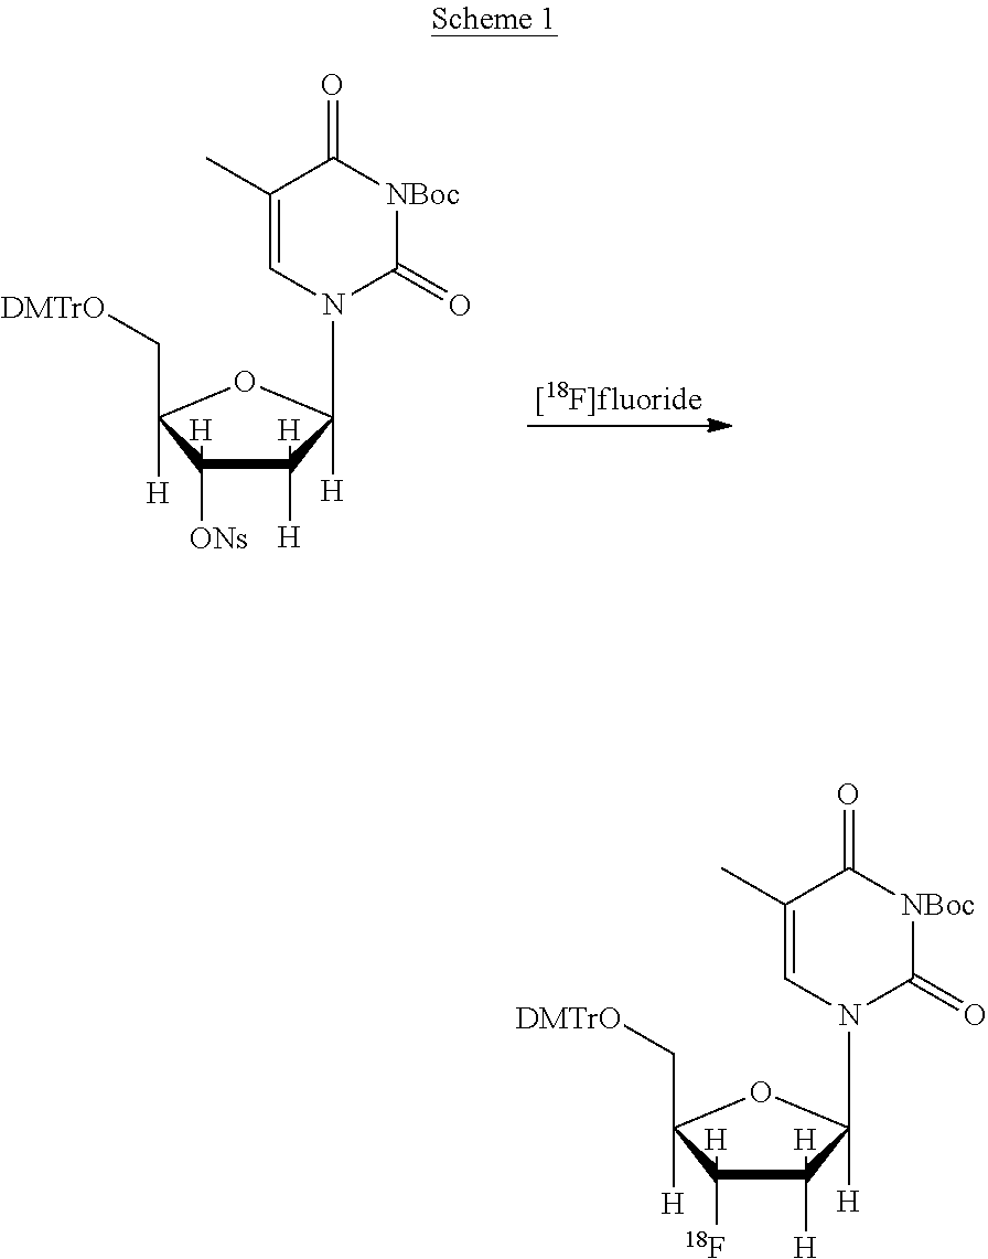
C1([H])([H])C([ONs])([H])C([H])(C[DMTrO])OC1([H])N1C(=O)[NBoc]C(=O)C(C)=C1.C1([H])([H])C([18F])([H])C([H])(C[DMTrO])OC1([H])N1C(=O)[NBoc]C(=O)C(C)=C1
